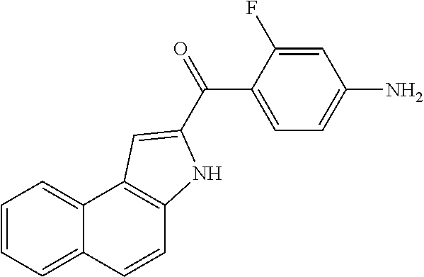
C1=CC2=CC=CC=C2C2=C1NC(C(=O)C1=CC=C(N)C=C1F)=C2
